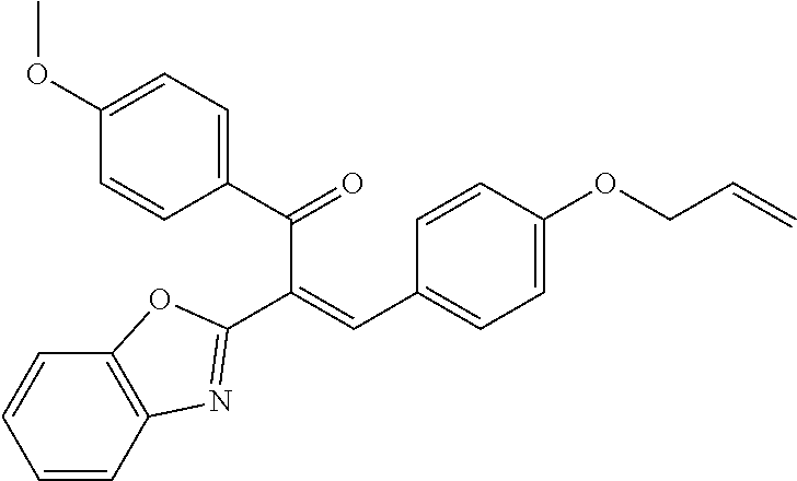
C(C(C1=NC2=C(O1)C=CC=C2)=CC1=CC=C(OCC=C)C=C1)(=O)C1=CC=C(OC)C=C1
